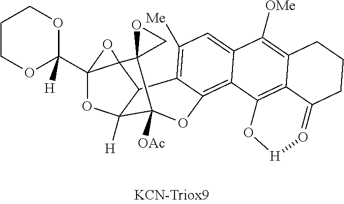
C1(C23OC4([H])C5C2(O3)C2(C4([OAc])OC3=C4C(=CC([Me])=C53)C([OMe])=C3C5=C4O[H]O=C5CCC3)CO2)([H])OCCCO1
